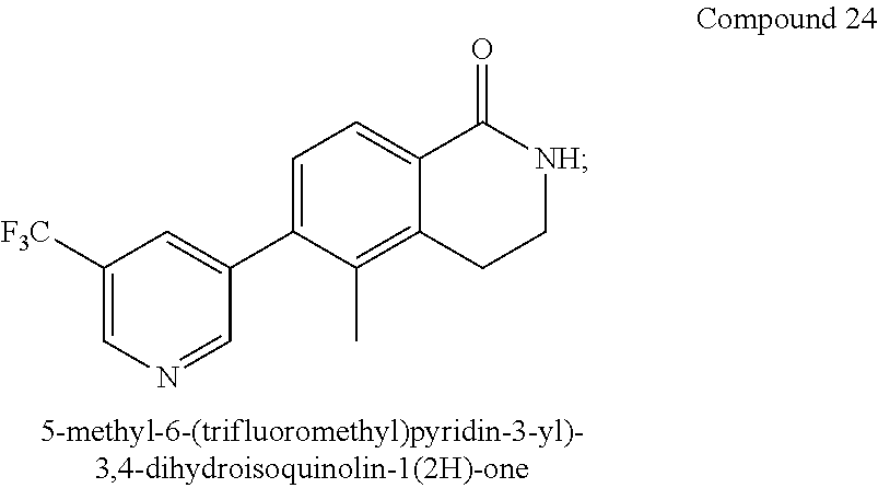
C1([F3C])=CN=CC(C2=CC=C3C(=C2C)CC[NH]C3=O)=C1
